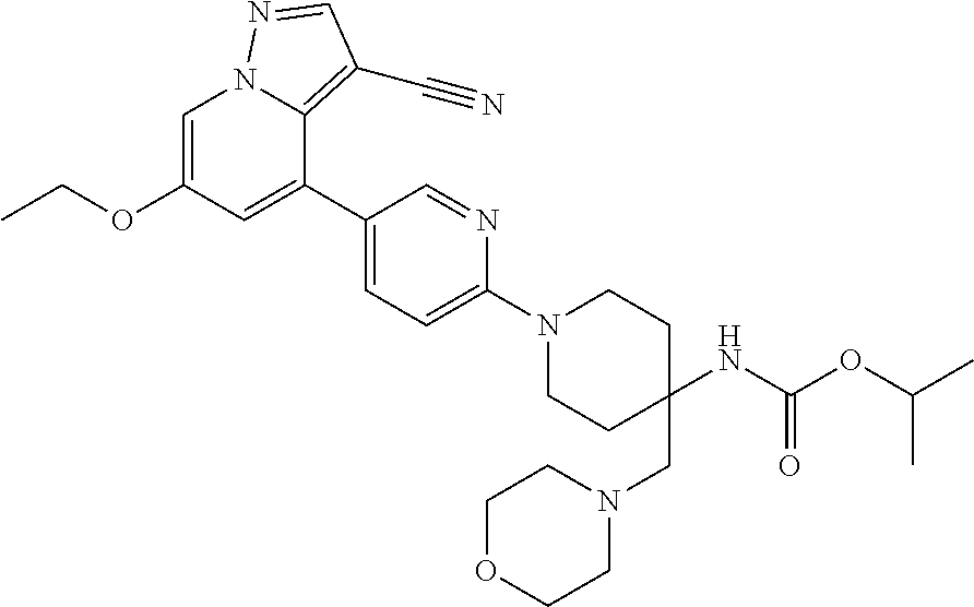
C1=C(OCC)C=C(C2=CC=C(N3CCC(CN4CCOCC4)(NC(OC(C)C)=O)CC3)N=C2)C2=C(C#N)C=NN12
